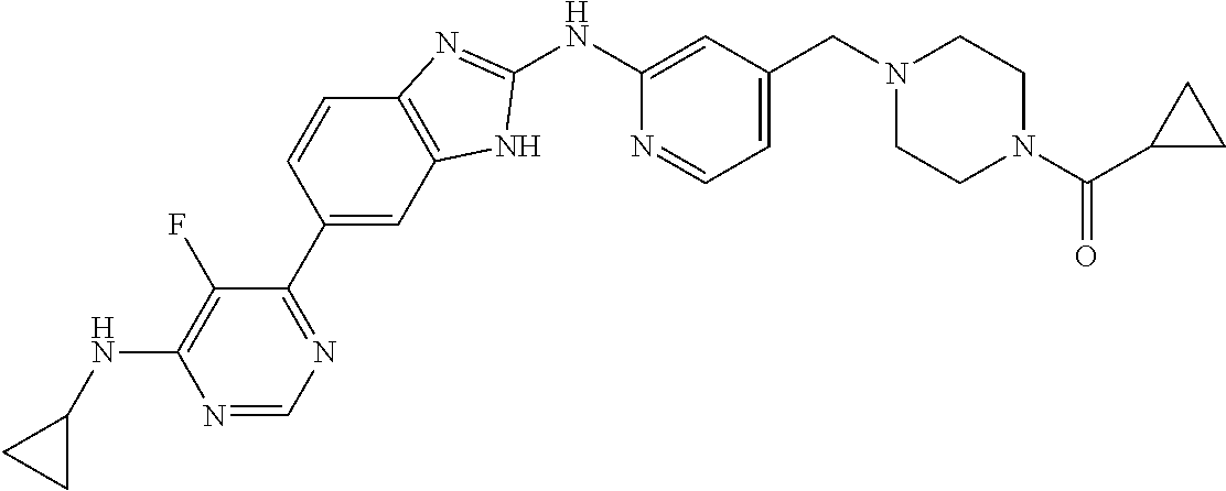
C1=CC(C2=NC=NC(NC3CC3)=C2F)=CC2=C1N=C(NC1=CC(CN3CCN(C(C4CC4)=O)CC3)=CC=N1)N2
